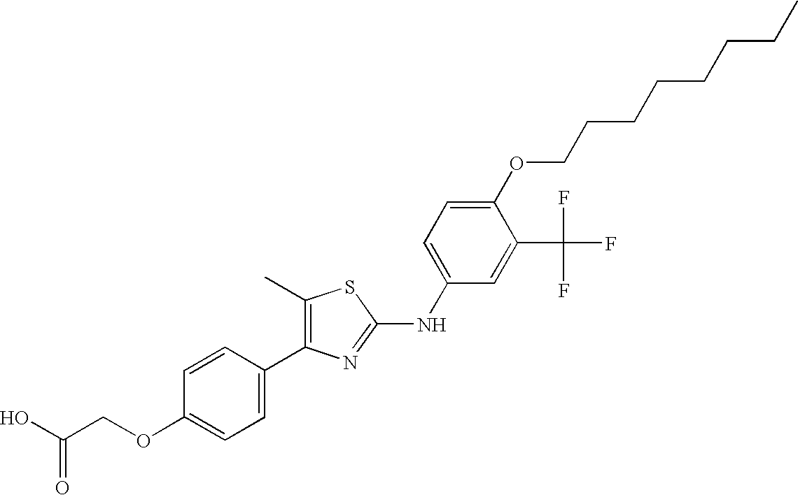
C1(C)=C(C2=CC=C(OCC(O)=O)C=C2)N=C(NC2=CC=C(OCCCCCCCC)C(C(F)(F)F)=C2)S1
